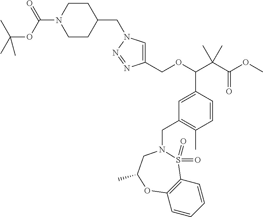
C1(COC(C(C(=O)OC)(C)C)C2=CC(CN3S(=O)(=O)C4=C(C=CC=C4)OC(C)C3)=C(C)C=C2)=CN(CC2CCN(C(=O)OC(C)(C)C)CC2)N=N1
